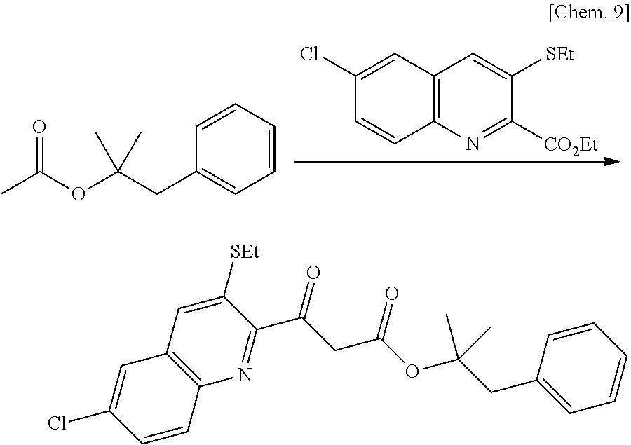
C12=C(C=C([SEt])C([CO2Et])=N1)C=C(Cl)C=C2.C1=CC=CC(CC(OC(C)=O)(C)C)=C1.C12=C(N=C(C(=O)CC(=O)OC(CC3=CC=CC=C3)(C)C)C([SEt])=C1)C=CC(Cl)=C2
